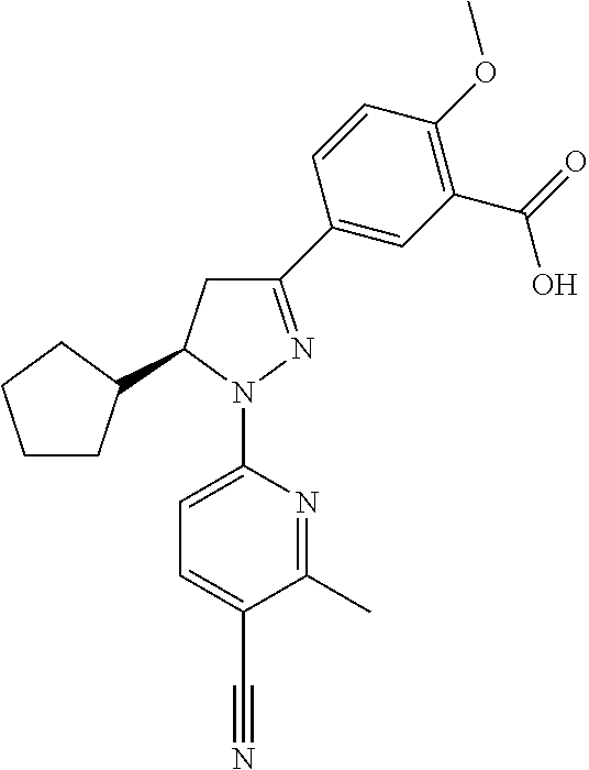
C1CC(C2CC(C3=CC(C(=O)O)=C(OC)C=C3)=NN2C2=CC=C(C#N)C(C)=N2)CC1
